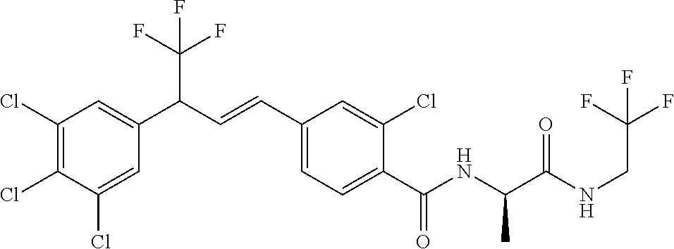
C1(Cl)=C(Cl)C(Cl)=CC(C(C=CC2=CC=C(C(NC(C(NCC(F)(F)F)=O)C)=O)C(Cl)=C2)C(F)(F)F)=C1
